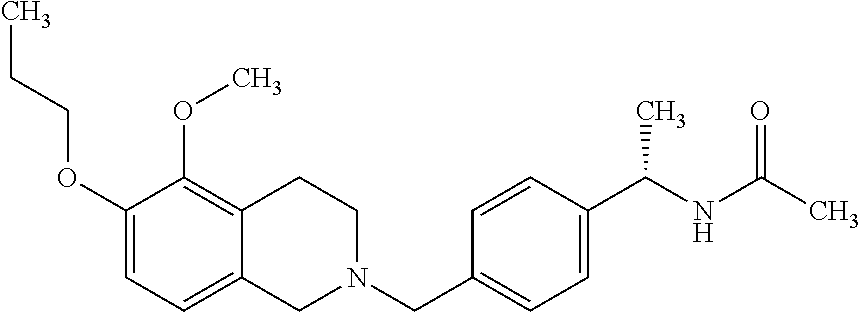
C1(OCCC)=CC=C2C(=C1OC)CCN(CC1=CC=C(C(NC(C)=O)C)C=C1)C2
